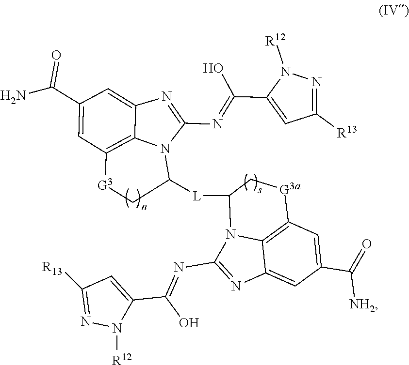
C1(C(N)=O)=CC2=C3C(=C1)N=C(N=C(C1=CC([R13])=NN1[R12])O)N3C([L]C1C[G3a]C3=C4C(=CC(C([NH2])=O)=C3)N=C(N=C(O)C3=CC([R13])=NN3[R12])N14)C[G3]2
